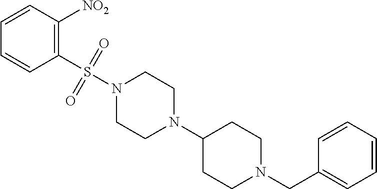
C1=CC([NO2])=C(S(N2CCN(C3CCN(CC4=CC=CC=C4)CC3)CC2)(=O)=O)C=C1
